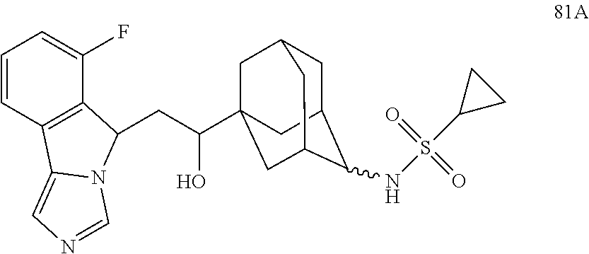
C1=CC2=C(C(F)=C1)C(CC(O)C13CC4CC(C1)C(NS(C1CC1)(=O)=O)C(C3)C4)N1C2=CN=C1
